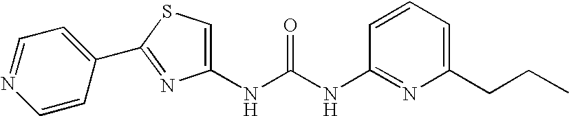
C1(NC(NC2=NC(CCC)=CC=C2)=O)=CSC(C2=CC=NC=C2)=N1
